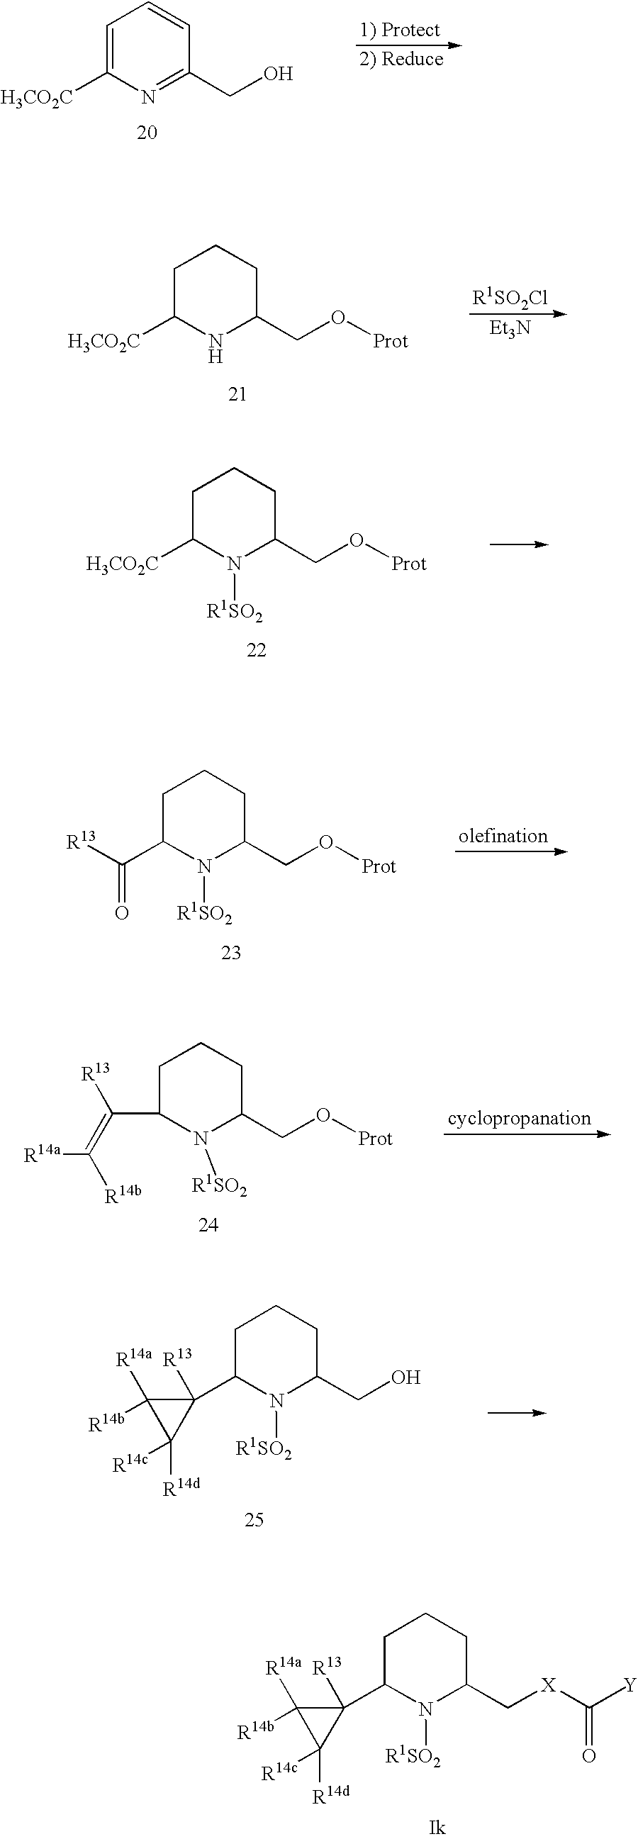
C1=C([H3CO2C])N=C(CO)C=C1.C1C([H3CO2C])N([R1SO2])C(CO[Prot])CC1.C1C(C([R13])=O)N([R1SO2])C(CO[Prot])CC1.C1C(C(=C([R14b])[R14a])[R13])N([R1SO2])C(CO[Prot])CC1.C1C(C2([R13])C([R14a])([R14b])C2([R14c])[R14d])N([R1SO2])C(CO)CC1.C1C(C2([R13])C([R14a])([R14b])C2([R14c])[R14d])N([R1SO2])C(C[X]C(=O)[Y])CC1.C1C([H3CO2C])NC(CO[Prot])CC1.[Et3N]
